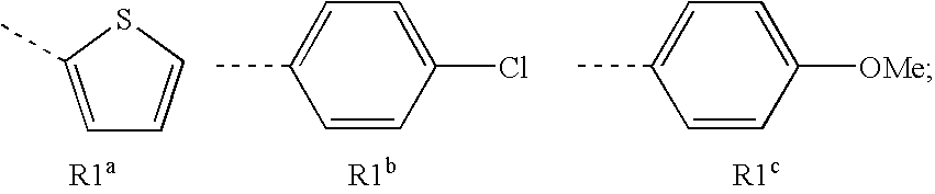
C1=C(C)SC=C1.CC1=CC=C(Cl)C=C1.CC1=CC=C([OMe])C=C1
